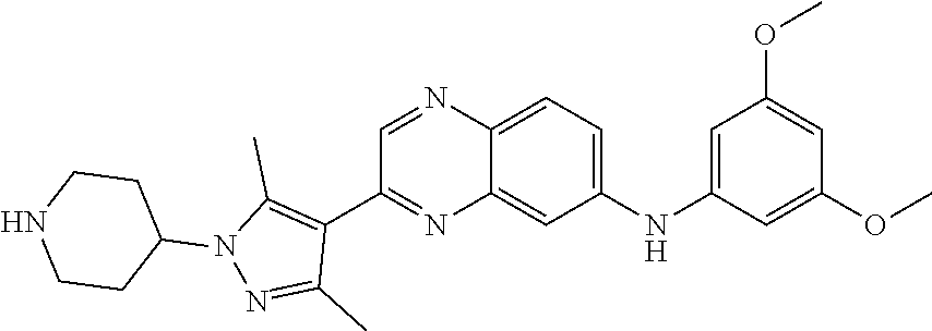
C1=NC2=CC=C(NC3=CC(OC)=CC(OC)=C3)C=C2N=C1C1=C(C)N(C2CCNCC2)N=C1C
